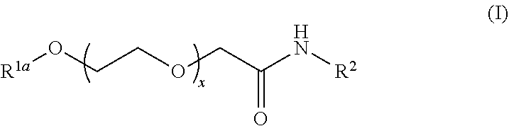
[R1a]OCCOCC(N[R2])=O
